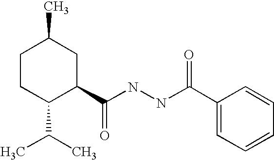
C1CC(C(C)C)C(C(NNC(C2=CC=CC=C2)=O)=O)CC1C
